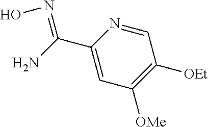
C1=NC(C(=NO)N)=CC([OMe])=C1[OEt]
